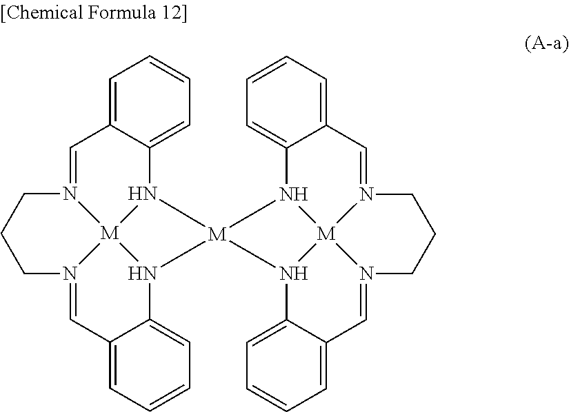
C1=C2C(=CC=C1)N1[M]34N(=C2)CCCN3=CC2=CC=CC=C2N4[M]12N1C3=CC=CC=C3C=N3CCCN4=CC5=CC=CC=C5N2[M]134
